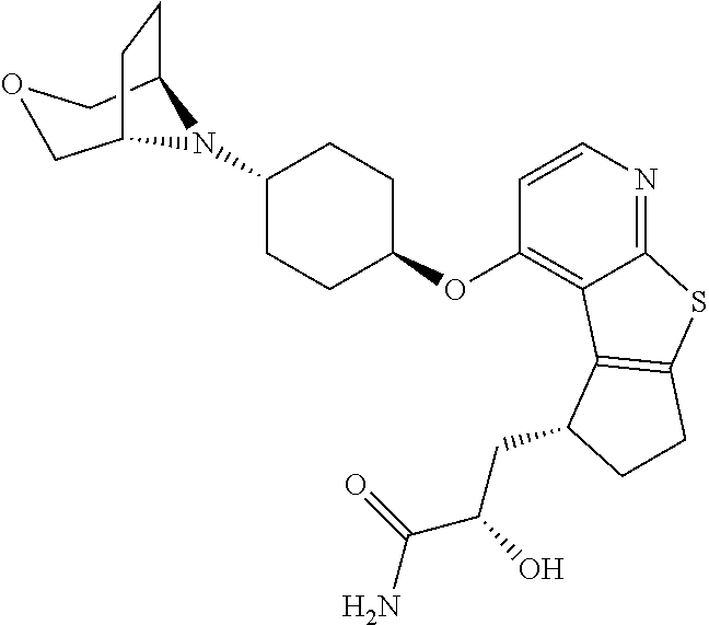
C1(N2C3CCC2COC3)CCC(OC2=C3C(=NC=C2)SC2=C3C(CC(O)C(N)=O)CC2)CC1
